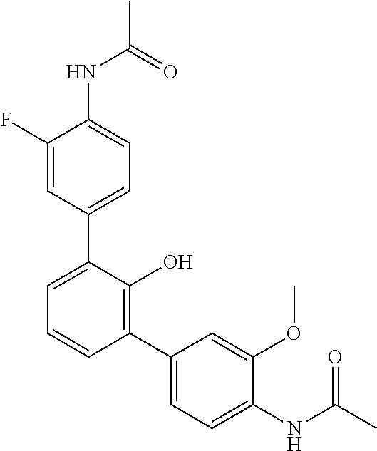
C1(NC(C)=O)=CC=C(C2=CC=CC(C3=CC=C(NC(C)=O)C(OC)=C3)=C2O)C=C1F
